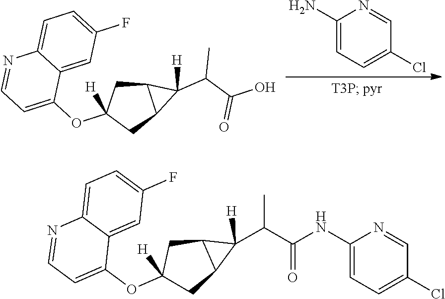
C1(N)=CC=C(Cl)C=N1.C1(OC2=CC=NC3=CC=C(F)C=C23)([H])CC2C(C1)C2(C(C(O)=O)C)[H].C1(OC2=CC=NC3=CC=C(F)C=C23)([H])CC2C(C1)C2(C(C)C(NC1=CC=C(Cl)C=N1)=O)[H]
